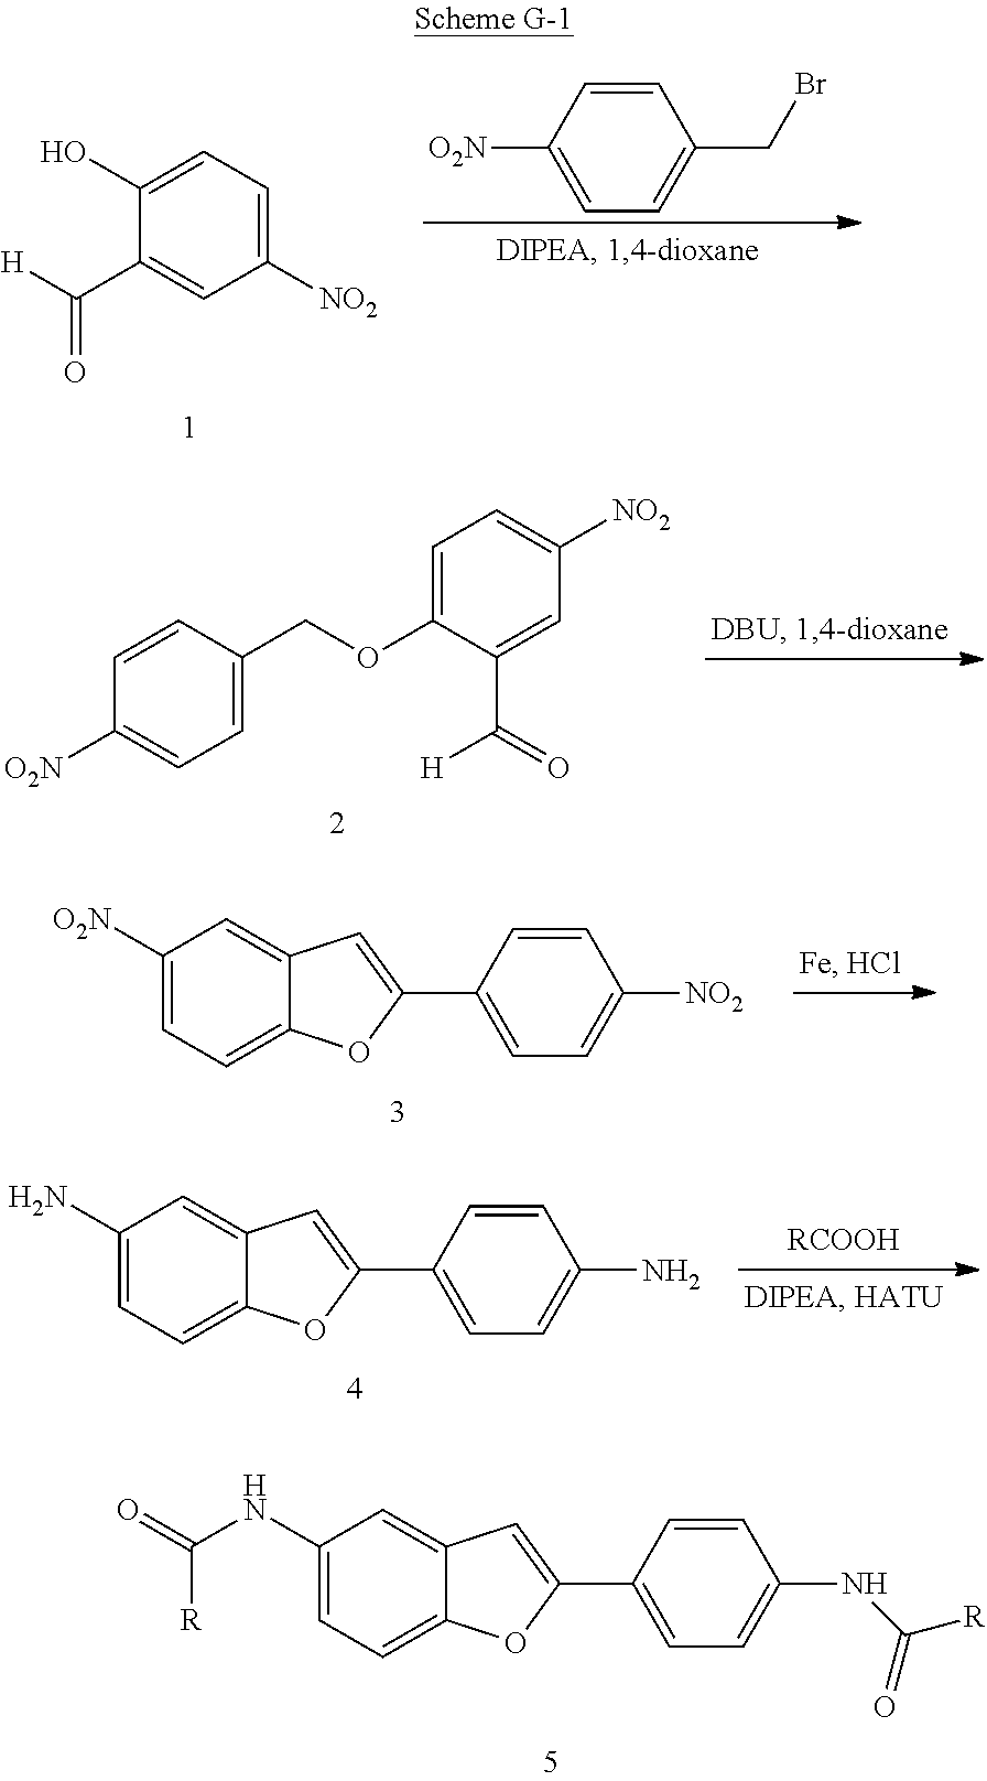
C1=CC([O2N])=CC=C1CBr.C1([NO2])=CC=C(O)C(C([H])=O)=C1.C1=C(OCC2=CC=C([O2N])C=C2)C(C(=O)[H])=CC([NO2])=C1.C1=CC(C2=CC3=CC([O2N])=CC=C3O2)=CC=C1[NO2].[RCOOH].C1=CC(C2=CC3=CC(N)=CC=C3O2)=CC=C1N.C1=CC(C2=CC3=CC(NC(=O)[R])=CC=C3O2)=CC=C1NC([R])=O
